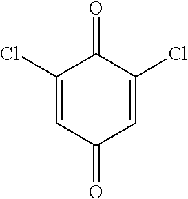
C1(Cl)=CC(=O)C=C(Cl)C1=O
